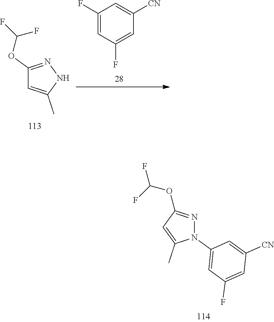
FC(OC1=NN(C2=CC(F)=CC([CN])=C2)C(C)=C1)F.C1(OC(F)F)=NNC(C)=C1.C1(F)=CC(F)=CC([CN])=C1
